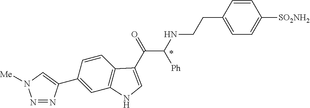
C1(C2=CN([Me])N=N2)=CC2=C(C=C1)C(C(=O)C(NCCC1=CC=C([SO2NH2])C=C1)[Ph])=CN2
